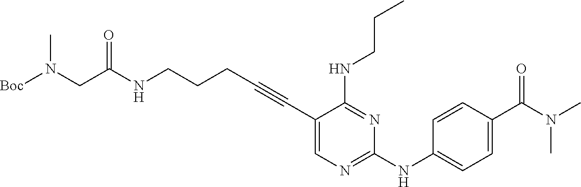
N(CCCC#CC1=CN=C(NC2=CC=C(C(N(C)C)=O)C=C2)N=C1NCCC)C(CN([Boc])C)=O
